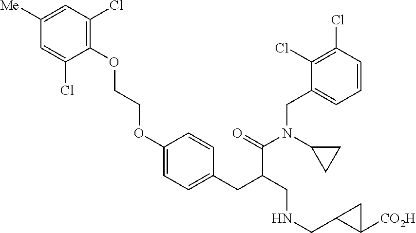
C1=C([Me])C=C(Cl)C(OCCOC2=CC=C(CC(CNCC3C([CO2H])C3)C(=O)N(C3CC3)CC3=CC=CC(Cl)=C3Cl)C=C2)=C1Cl
